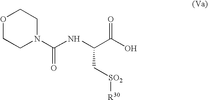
O1CCN(C(NC(C(O)=O)C[SO2][R30])=O)CC1
